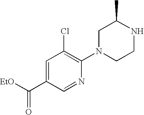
N1C(C)CN(C2=C(Cl)C=C(C([EtO])=O)C=N2)CC1
